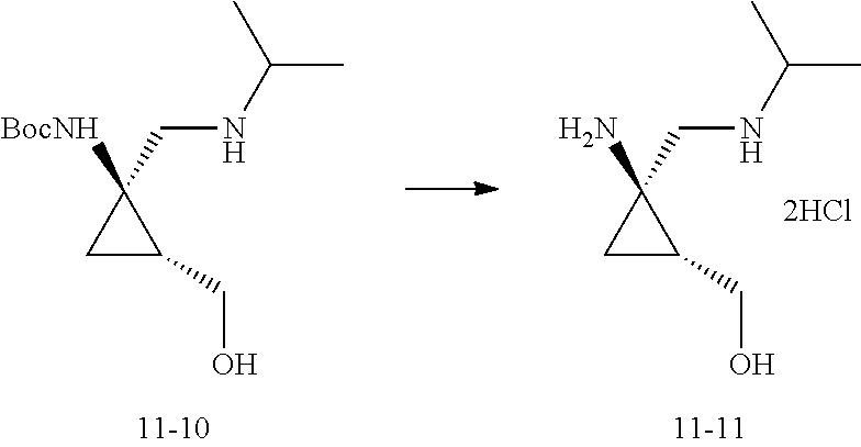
C1C(CO)C1([BocNH])CNC(C)C.C1C(CO)C1(N)CNC(C)C
